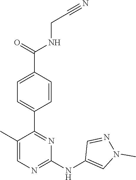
C1(C2=NC(NC3=CN(C)N=C3)=NC=C2C)=CC=C(C(NCC#N)=O)C=C1
